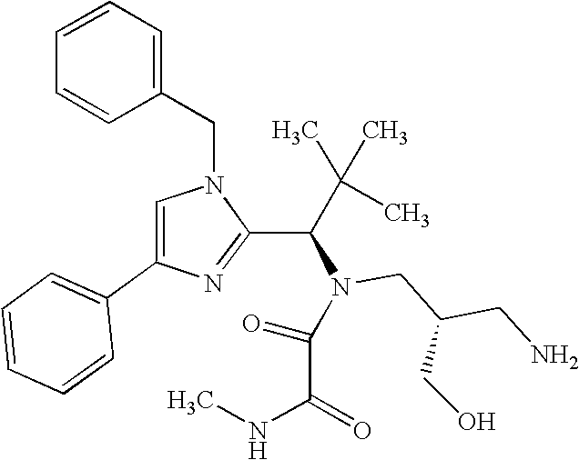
N1(CC2=CC=CC=C2)C=C(C2=CC=CC=C2)N=C1C(C(C)(C)C)N(C(=O)C(NC)=O)CC(CN)CO
